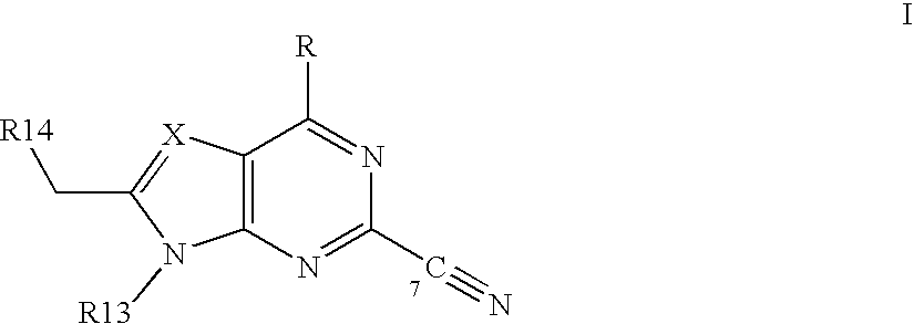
C12=C(N=C(C#N)N=C1[R])N([R13])C(C[R14])=[X]2
